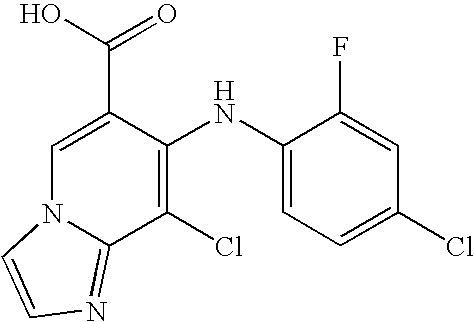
C1=C(C(O)=O)C(NC2=CC=C(Cl)C=C2F)=C(Cl)C2=NC=CN12
